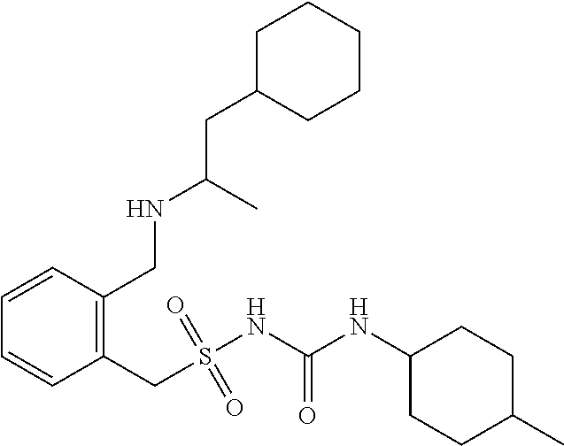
C1=CC(CS(NC(NC2CCC(C)CC2)=O)(=O)=O)=C(CNC(CC2CCCCC2)C)C=C1
